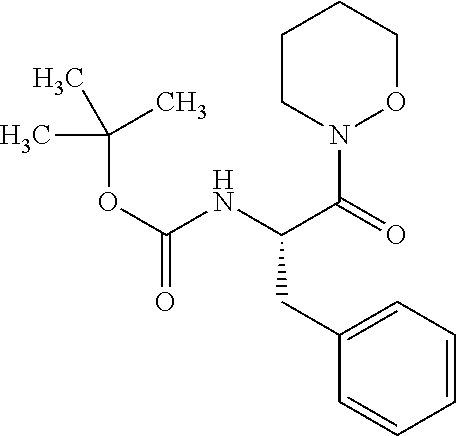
C1CN(C(C(CC2=CC=CC=C2)NC(=O)OC(C)(C)C)=O)OCC1
